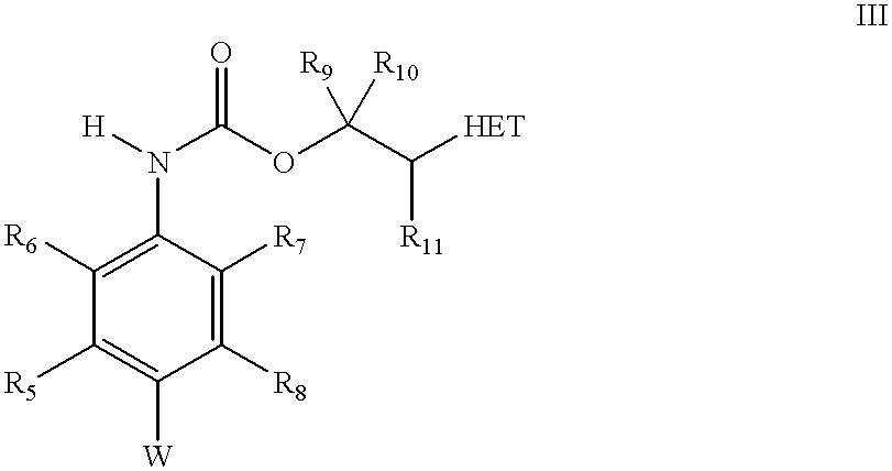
C1([R6])=C(N([H])C(OC(C([HET])[R11])([R9])[R10])=O)C([R7])=C([R8])C([W])=C1[R5]
